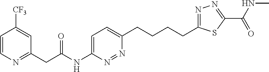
C1=CN=C(CC(NC2=CC=C(CCCCC3=NN=C(C(NC)=O)S3)N=N2)=O)C=C1[CF3]
